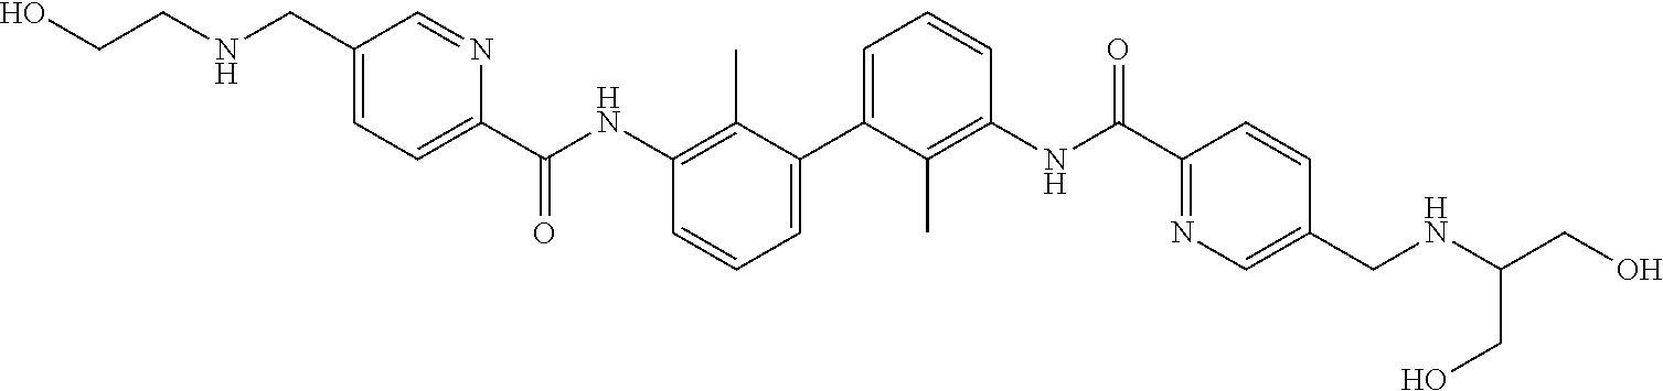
N(CC1=CC=C(C(NC2=C(C)C(C3=CC=CC(NC(C4=NC=C(CNC(CO)CO)C=C4)=O)=C3C)=CC=C2)=O)N=C1)CCO
